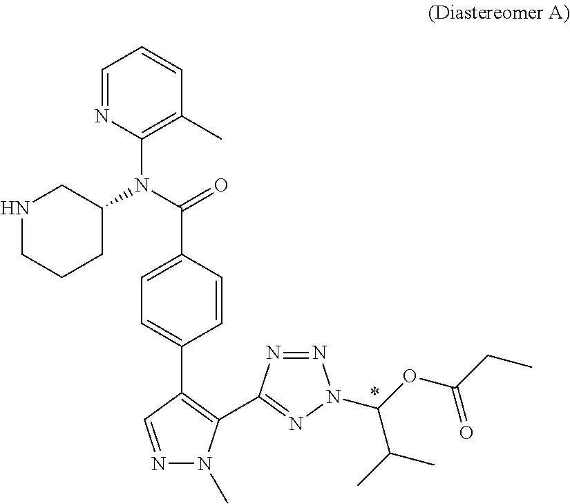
C1=NC(N(C(=O)C2=CC=C(C3=C(C4=NN(C(OC(CC)=O)C(C)C)N=N4)N(C)N=C3)C=C2)C2CCCNC2)=C(C)C=C1
